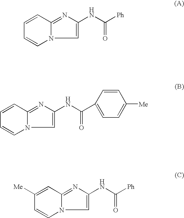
C1=CC2=NC(NC([Ph])=O)=CN2C=C1.C1=CC2=NC(NC(C3=CC=C([Me])C=C3)=O)=CN2C=C1.C1([Me])=CC2=NC(NC([Ph])=O)=CN2C=C1
